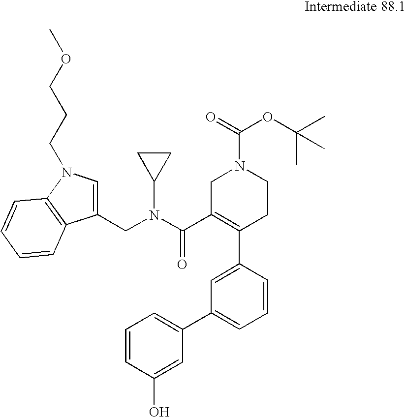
C1=CC(C2=C(C(=O)N(C3CC3)CC3=CN(CCCOC)C4=C3C=CC=C4)CN(C(=O)OC(C)(C)C)CC2)=CC(C2=CC=CC(O)=C2)=C1
